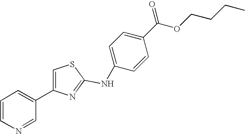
N(C1=NC(C2=CC=CN=C2)=CS1)C1=CC=C(C(OCCCC)=O)C=C1
